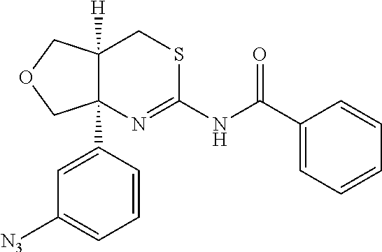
C12([H])C(C3=CC([N3])=CC=C3)(N=C(NC(=O)C3=CC=CC=C3)SC1)COC2
